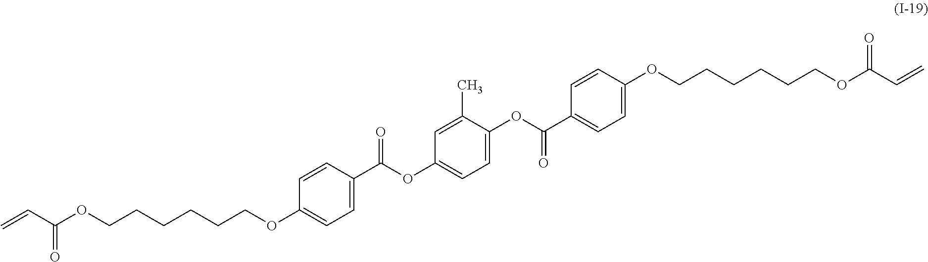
C=CC(OCCCCCCOC1=CC=C(C(OC2=CC=C(OC(C3=CC=C(OCCCCCCOC(C=C)=O)C=C3)=O)C(C)=C2)=O)C=C1)=O
